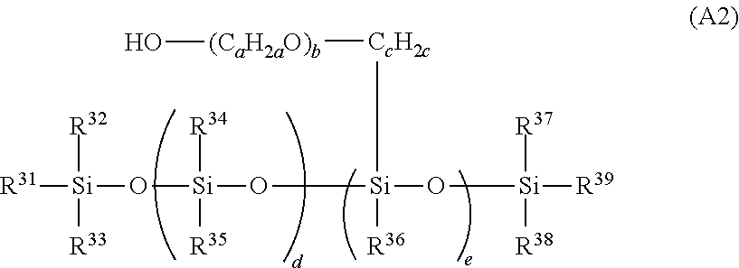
[R31][Si](O[Si](O[Si](O[Si]([R39])([R37])[R38])([R36])[CcH2c][(CaH2aO)b]O)([R34])[R35])([R32])[R33]
